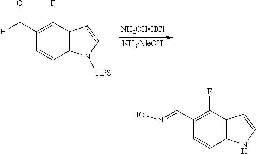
C12=C(C(F)=C(C=NO)C=C1)C=CN2.[NH3/MeOH].[NH2OHHCl].C12=C(C(F)=C(C([H])=O)C=C1)C=CN2[TIPS]
